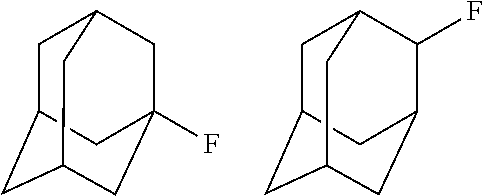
C1C2CC3CC(F)(CC1C3)C2.C1C2CC3CC(C(F)C1C3)C2
